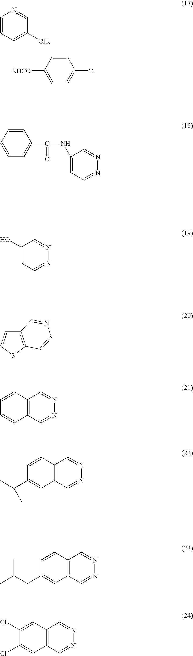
C1=CC([NHCO]C2=CC=C(Cl)C=C2)=C(C)C=N1.C1=CC=CC=C1C(NC1=CC=NN=C1)=O.C1(O)=CC=NN=C1.C12=C(SC=C1)C=NN=C2.C12=C(C=NN=C1)C=CC=C2.C12=C(C=NN=C1)C=C(C(C)C)C=C2.C12=C(C=NN=C1)C=C(CC(C)C)C=C2.C12=C(C=NN=C1)C=C(Cl)C(Cl)=C2
